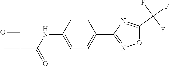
C1=C(NC(C2(C)COC2)=O)C=CC(C2=NOC(C(F)(F)F)=N2)=C1
